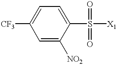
C1(S([X1])(=O)=O)=CC=C([CF3])C=C1[NO2]
